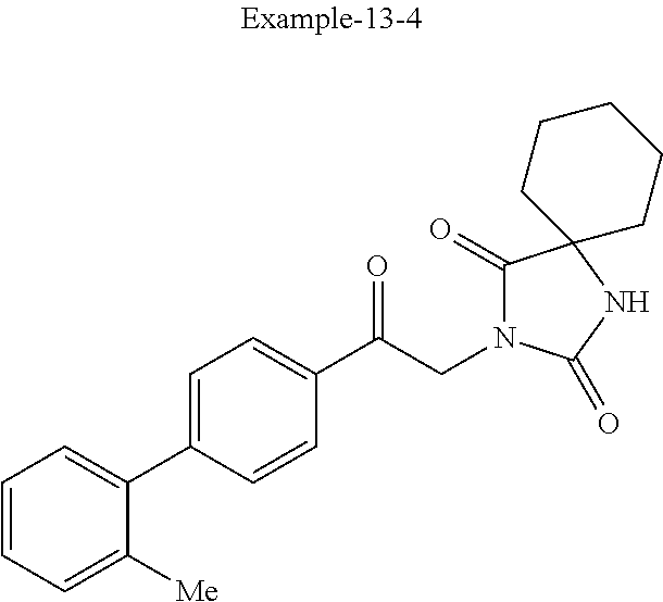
C1=CC=C([Me])C(C2=CC=C(C(CN3C(=O)C4(NC3=O)CCCCC4)=O)C=C2)=C1
